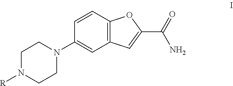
[R]N1CCN(C2=CC3=C(C=C2)OC(C(=O)N)=C3)CC1
